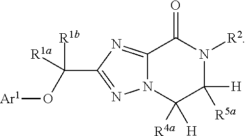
C12=NC(C(O[Ar1])([R1b])[R1a])=NN1C([H])([R4a])C([H])([R5a])N([R2])C2=O
